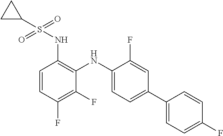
C1(NS(=O)(=O)C2CC2)=C(NC2=CC=C(C3=CC=C(F)C=C3)C=C2F)C(F)=C(F)C=C1
